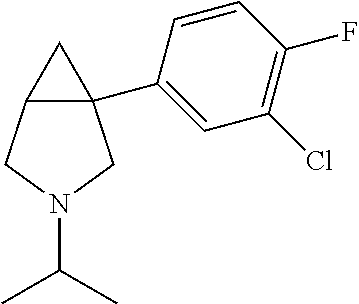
C12(C3=CC(Cl)=C(F)C=C3)C(CN(C(C)C)C1)C2
